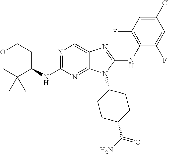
N1=C(NC2CCOCC2(C)C)N=C2C(=C1)N=C(NC1=C(F)C=C(Cl)C=C1F)N2C1CCC(C(N)=O)CC1
